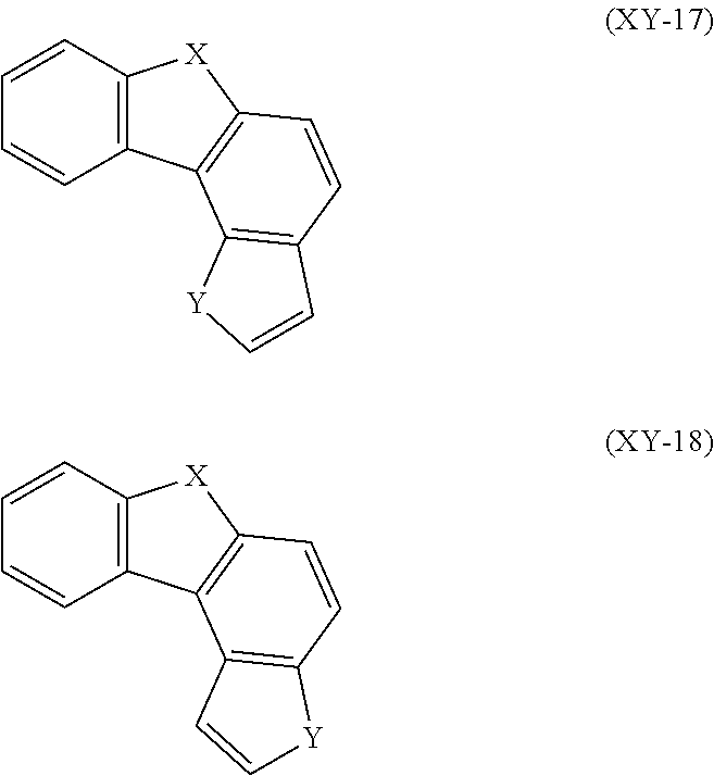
C1=CC2=C(C=C1)[X]C1=C2C2=C(C=C1)C=C[Y]2.C1=CC2=C(C=C1)[X]C1=C2C2=C(C=C1)[Y]C=C2
